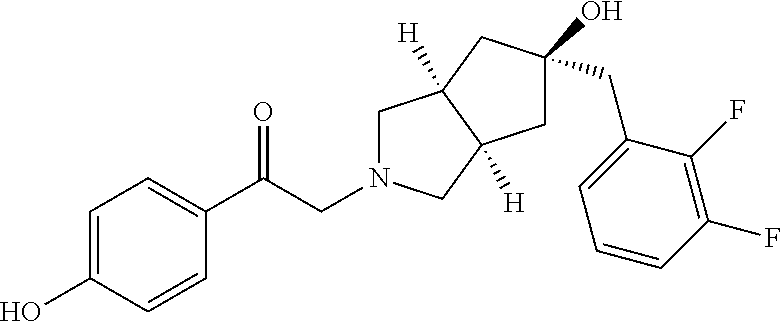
C1=C(O)C=CC(C(CN2CC3([H])C([H])(C2)CC(O)(CC2=CC=CC(F)=C2F)C3)=O)=C1
